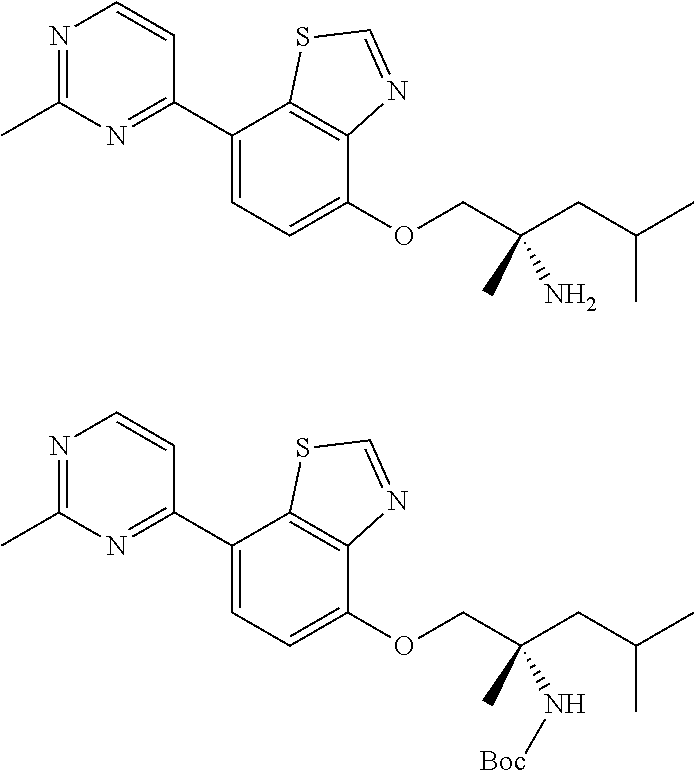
C1(C2=NC(C)=NC=C2)=CC=C(OCC(CC(C)C)(N)C)C2=C1SC=N2.C1(C2=NC(C)=NC=C2)=CC=C(OCC(CC(C)C)(N[Boc])C)C2=C1SC=N2
